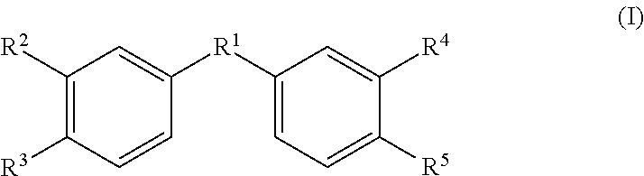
C1([R2])=C([R3])C=CC([R1]C2=CC=C([R5])C([R4])=C2)=C1
